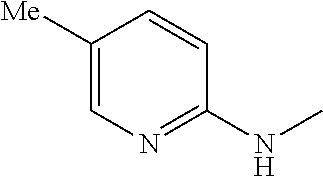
C1([Me])=CN=C(NC)C=C1
